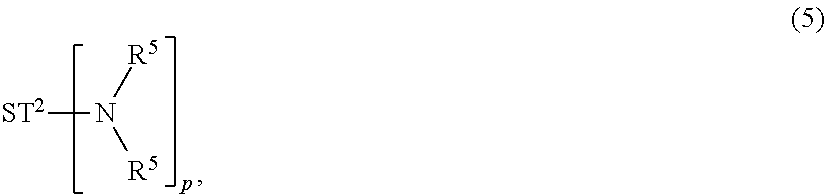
N([ST2])([R5])[R5]
